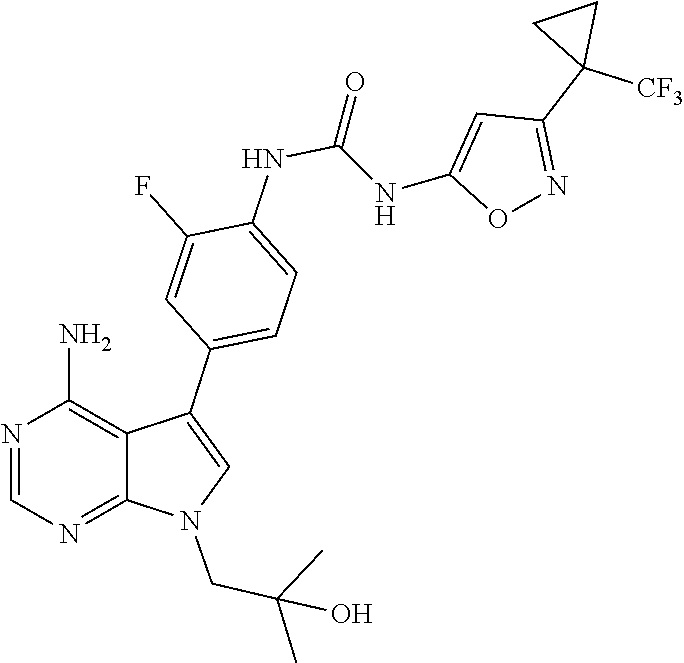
N1=CN=C2C(=C1N)C(C1=CC=C(NC(=O)NC3=CC(C4([CF3])CC4)=NO3)C(F)=C1)=CN2CC(C)(C)O
